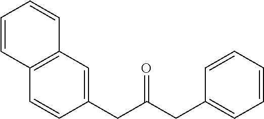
C1(CC(CC2=CC=CC=C2)=O)=CC2=C(C=C1)C=CC=C2
